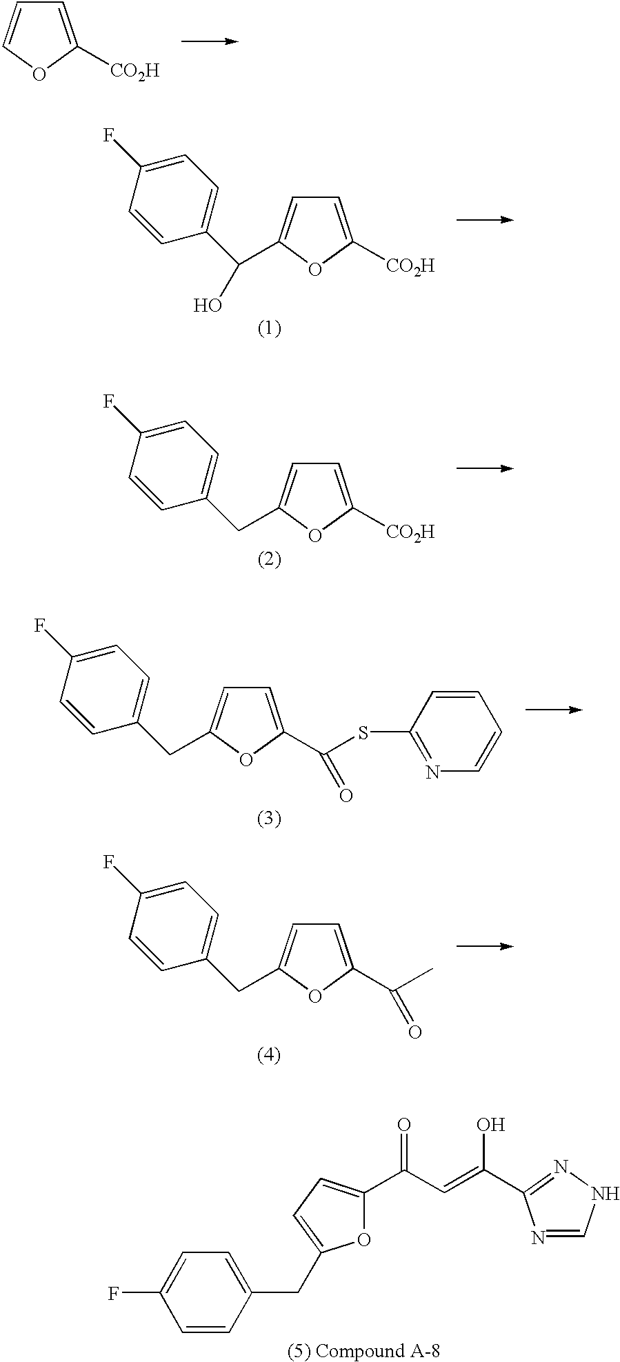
C1=C([CO2H])OC=C1.C1=C([CO2H])OC(C(C2=CC=C(F)C=C2)O)=C1.C1=C([CO2H])OC(CC2=CC=C(F)C=C2)=C1.C1=C(C(SC2=NC=CC=C2)=O)OC(CC2=CC=C(F)C=C2)=C1.C1=C(C(C)=O)OC(CC2=CC=C(F)C=C2)=C1.C1=CC(CC2=CC=C(C(C=C(C3=NNC=N3)O)=O)O2)=CC=C1F
